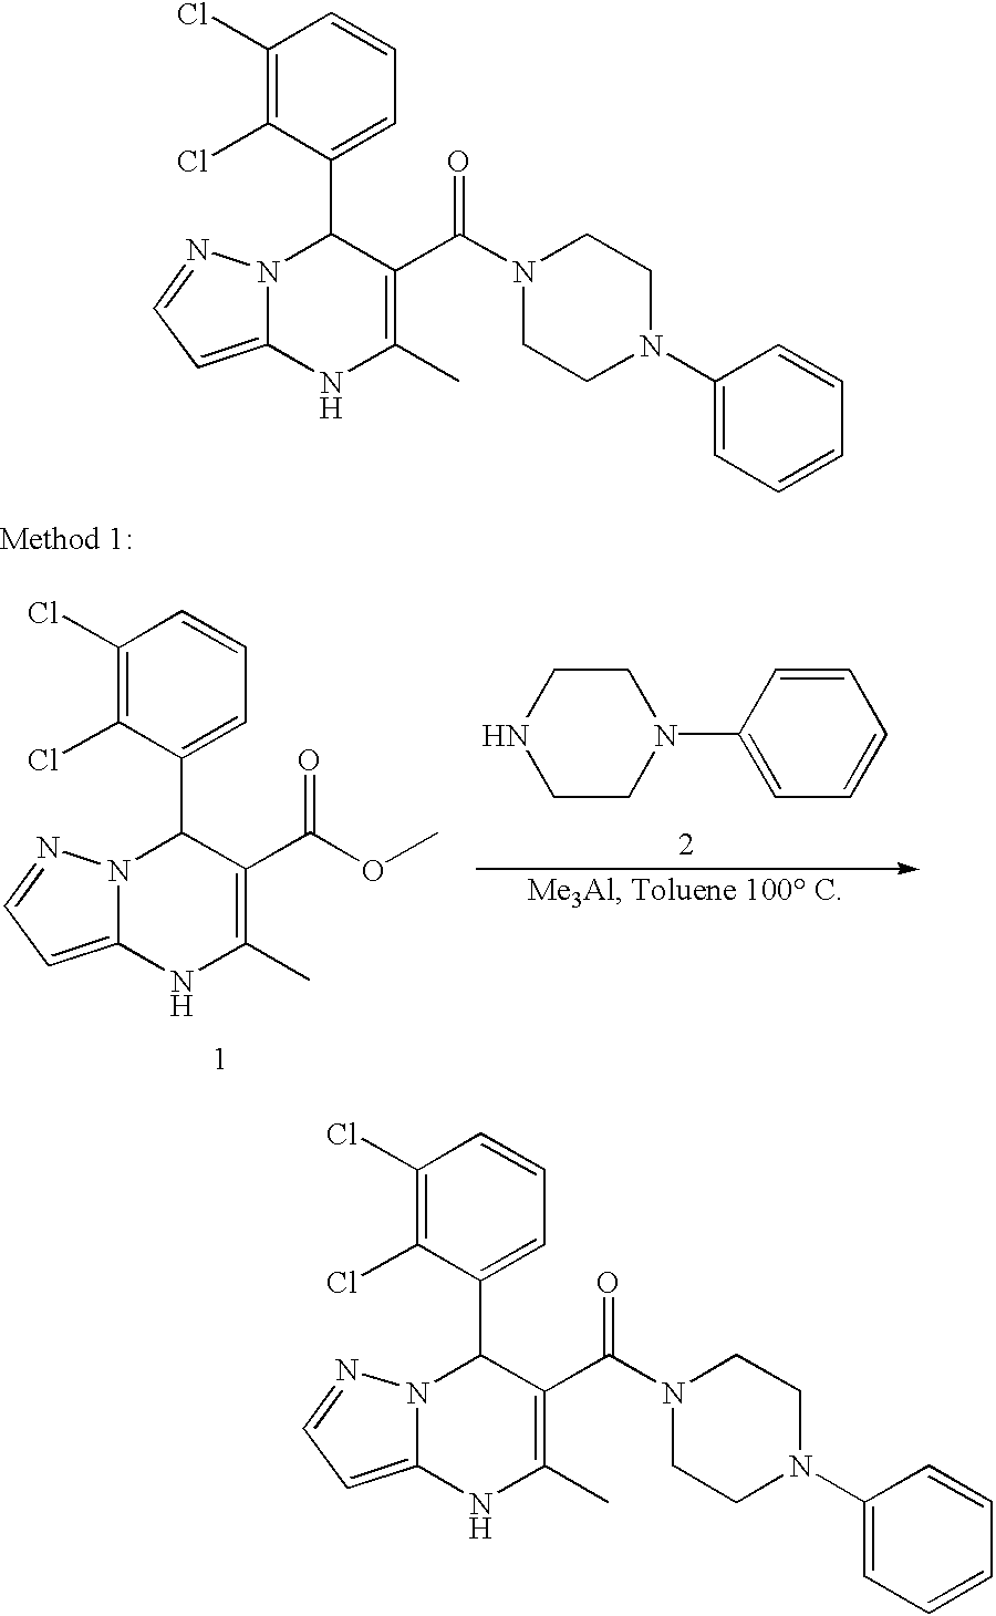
N12C(=CC=N1)NC(C)=C(C(OC)=O)C2C1=CC=CC(Cl)=C1Cl.N1CCN(C2=CC=CC=C2)CC1.N12C(=CC=N1)NC(C)=C(C(N1CCN(C3=CC=CC=C3)CC1)=O)C2C1=CC=CC(Cl)=C1Cl.N12C(=CC=N1)NC(C)=C(C(N1CCN(C3=CC=CC=C3)CC1)=O)C2C1=CC=CC(Cl)=C1Cl
